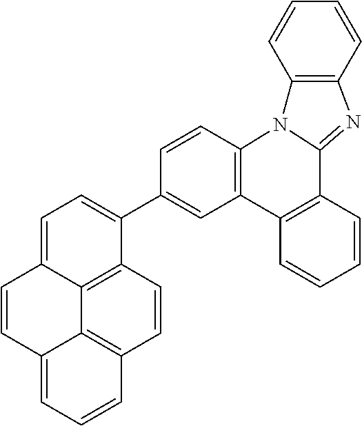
C1=C2C3=C(C(C4=CC5=C(C=C4)N4C(=NC6=C4C=CC=C6)C4=C5C=CC=C4)=C1)C=CC1=C3C(=CC=C1)C=C2
